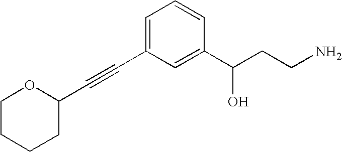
C1(C#CC2=CC=CC(C(CCN)O)=C2)OCCCC1
